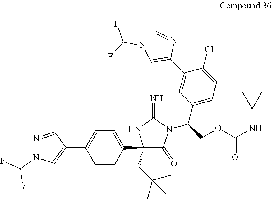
N1=CC(C2=CC=C(C3(CC(C)(C)C)C(=O)N(C(COC(NC4CC4)=O)C4=CC=C(Cl)C(C5=CN(C(F)F)C=N5)=C4)C(=N)N3)C=C2)=CN1C(F)F
